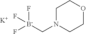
C1N(C[B-](F)(F)F)CCOC1.[K]
